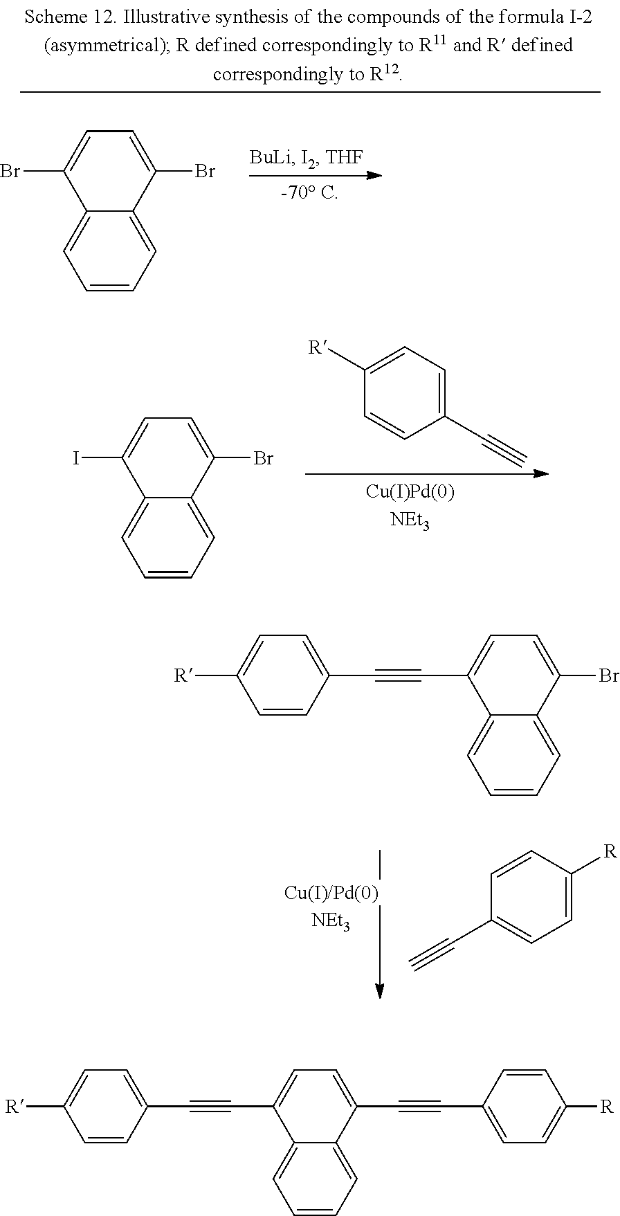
BrC1=CC=C(Br)C2=CC=CC=C12.IC1=CC=C(Br)C2=CC=CC=C12.C1([R])=CC=C(C#C)C=C1.[R]C1=CC=C(C#CC2=CC=C(Br)C3=CC=CC=C23)C=C1.C1=CC([R])=CC=C1C#C.[R]C1=CC=C(C#CC2=CC=C(C#CC3=CC=C([R])C=C3)C3=CC=CC=C23)C=C1
